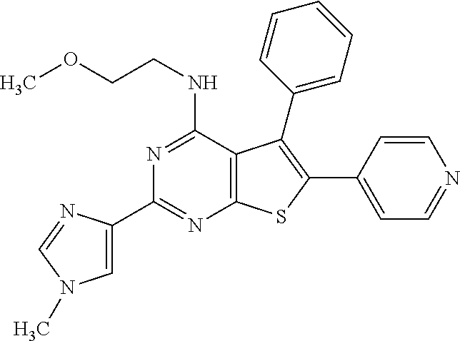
C1(C2=NC3=C(C(NCCOC)=N2)C(C2=CC=CC=C2)=C(C2=CC=NC=C2)S3)=CN(C)C=N1
